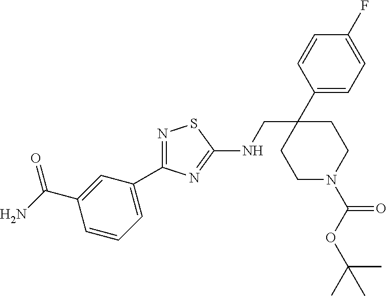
N1=C(C2=CC=CC(C(N)=O)=C2)N=C(NCC2(C3=CC=C(F)C=C3)CCN(C(OC(C)(C)C)=O)CC2)S1
